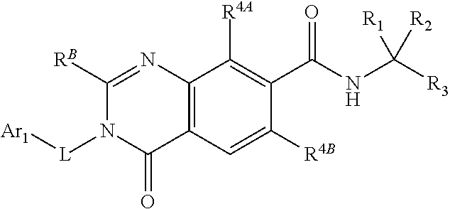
C12=C(C=C([R4B])C(C(NC([R3])([R1])[R2])=O)=C1[R4A])C(=O)N([L][Ar1])C([RB])=N2
